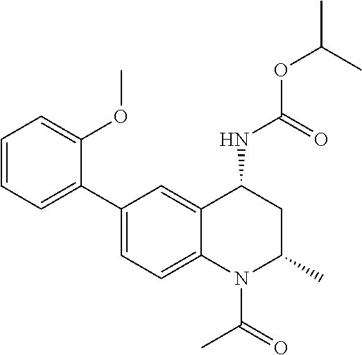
C(OC(C)C)(=O)NC1CC(C)N(C(C)=O)C2=CC=C(C3=CC=CC=C3OC)C=C12
